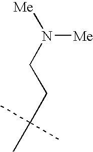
N([Me])([Me])CCC(C)(C)C
